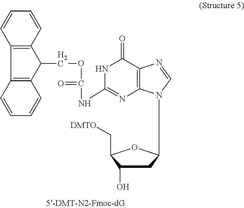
C1(=O)NC(NC(OCC2C3=C(C4=C2C=CC=C4)C=CC=C3)=O)=NC2=C1N=CN2C1CC(O)C(C[DMTO])O1
